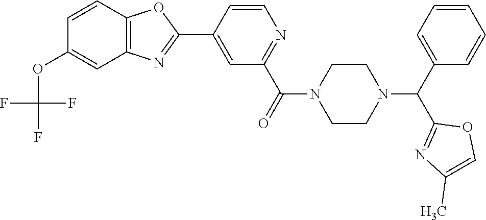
C1=C(C2=NC3=C(O2)C=CC(OC(F)(F)F)=C3)C=CN=C1C(=O)N1CCN(C(C2=CC=CC=C2)C2=NC(C)=CO2)CC1
